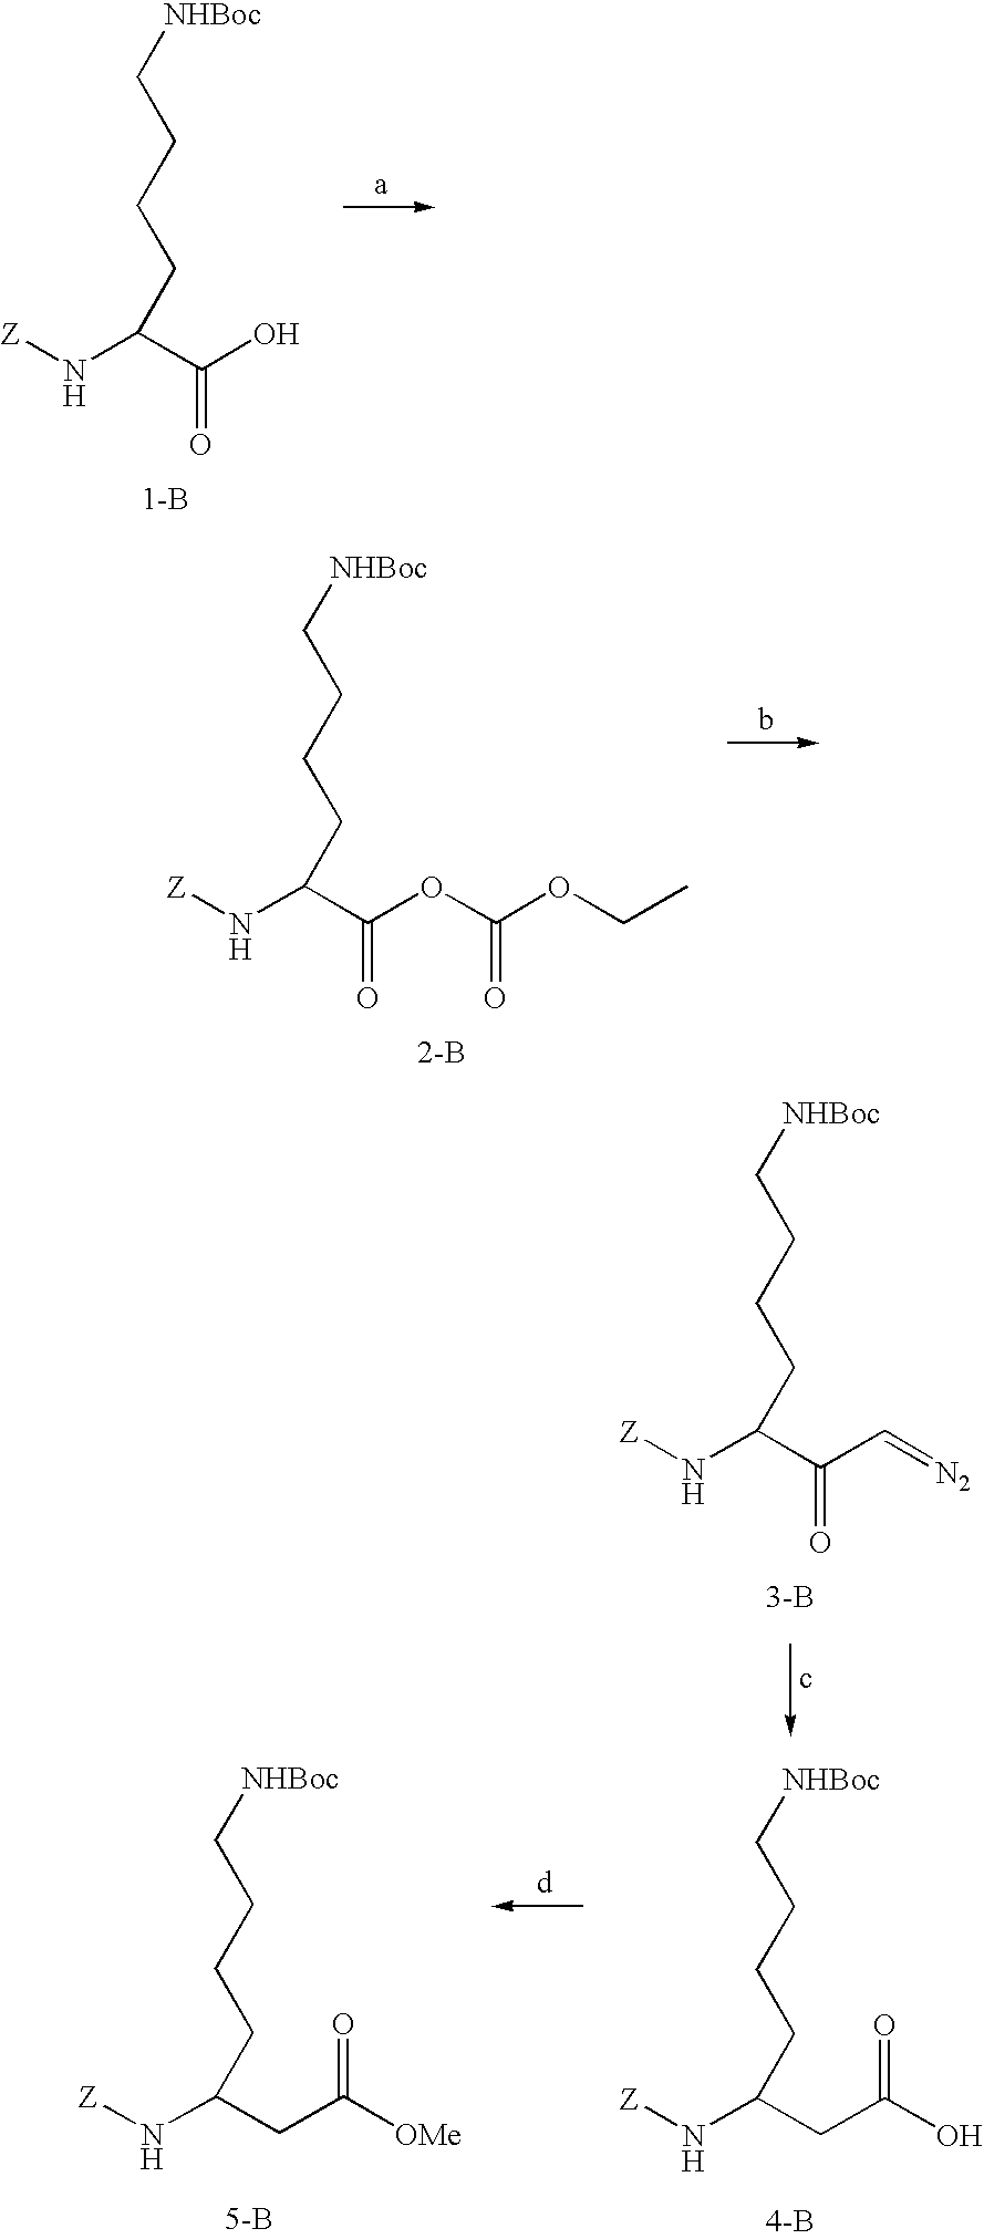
[NHBoc]CCCCC(N[Z])C(=O)OC(=O)OCC.[2-B].[NHBoc]CCCCC(N[Z])C(=O)C=[N2].[3-B].[NHBoc]CCCCC(N[Z])CC(O)=O.[4-B].[NHBoc]CCCCC(N[Z])CC([OMe])=O.[5-B].[NHBoc]CCCCC(N[Z])C(=O)O.[1-B]
